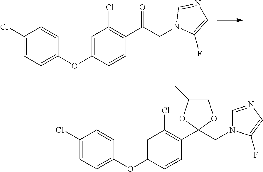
C1(Cl)=CC=C(OC2=CC(Cl)=C(C(CN3C(F)=CN=C3)=O)C=C2)C=C1.C1(Cl)=CC=C(OC2=CC(Cl)=C(C3(CN4C=NC=C4F)OCC(C)O3)C=C2)C=C1
